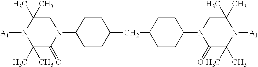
N1([A1])C(C)(C)C(=O)N(C2CCC(CC3CCC(N4C(=O)C(C)(C)N([A1])C(C)(C)C4)CC3)CC2)CC1(C)C
